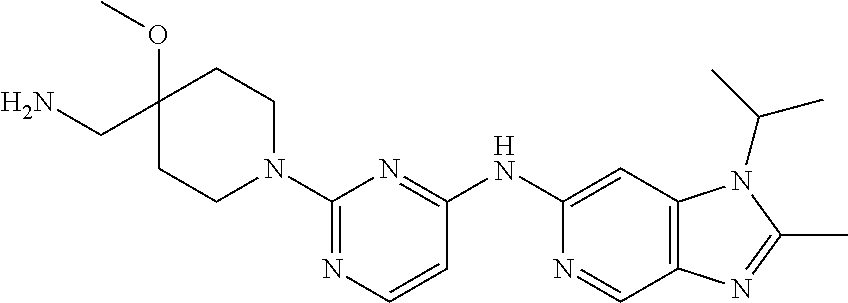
C1(NC2=NC(N3CCC(CN)(OC)CC3)=NC=C2)=CC2=C(C=N1)N=C(C)N2C(C)C
